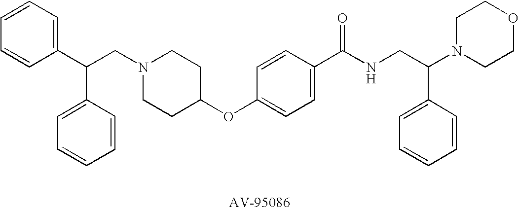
C1=CC=C(C(CN2CCC(OC3=CC=C(C(NCC(N4CCOCC4)C4=CC=CC=C4)=O)C=C3)CC2)C2=CC=CC=C2)C=C1
